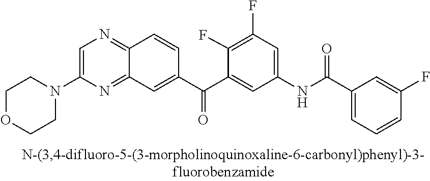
C1=C(N2CCOCC2)N=C2C(=N1)C=CC(C(C1=CC(NC(C3=CC=CC(F)=C3)=O)=CC(F)=C1F)=O)=C2
